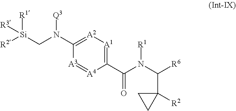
C1(C(N(C([R6])C2([R2])CC2)[R1])=O)=[A1][A2]=C(N(C[Si]([R2])([R1])[R3])[Q3])[A3]=[A4]1
